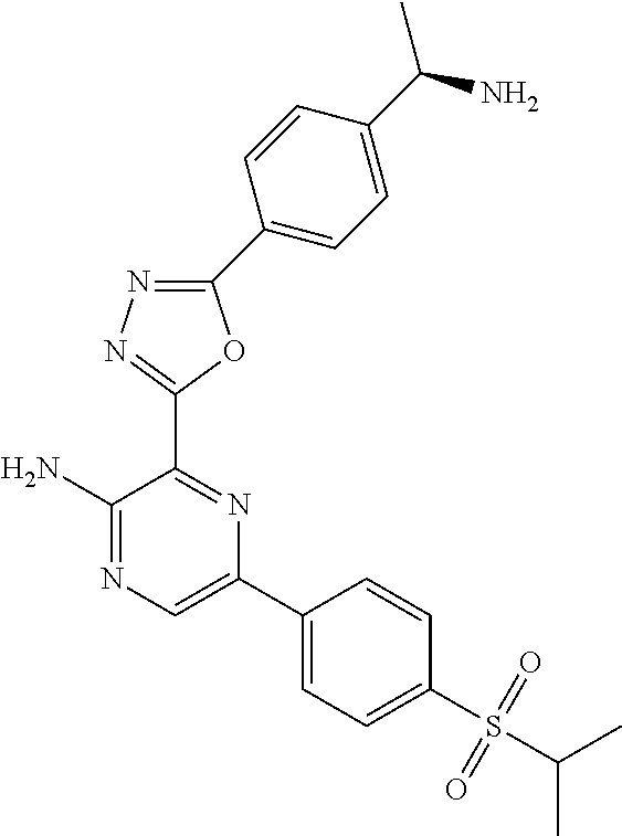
C1(N)=NC=C(C2=CC=C(S(C(C)C)(=O)=O)C=C2)N=C1C1=NN=C(C2=CC=C(C(C)N)C=C2)O1
